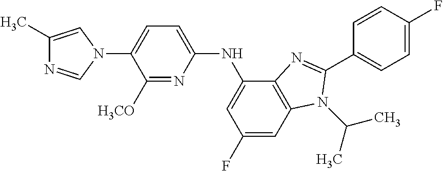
C1(C)=CN(C2=CC=C(NC3=CC(F)=CC4=C3N=C(C3=CC=C(F)C=C3)N4C(C)C)N=C2[H3CO])C=N1
